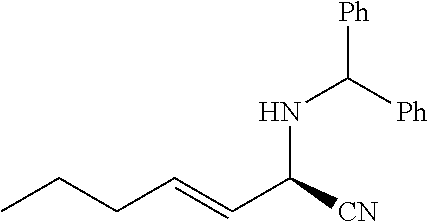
C(C=CC([CN])NC([Ph])[Ph])CC
